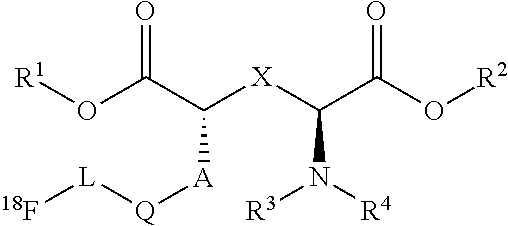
[R1]OC(C([X]C(N([R4])[R3])C(O[R2])=O)[A][Q][L][18F])=O
